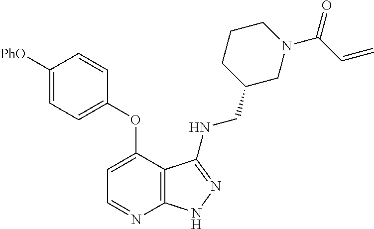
C1=C([PhO])C=CC(OC2=CC=NC3=C2C(NCC2CN(C(C=C)=O)CCC2)=NN3)=C1
